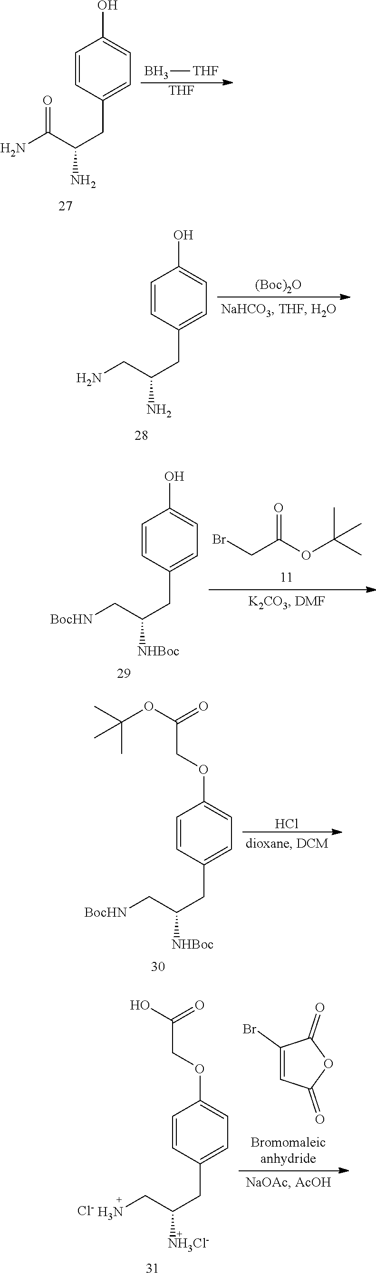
NC(C(CC1=CC=C(O)C=C1)N)=O.B[THF].[THF].NCC(CC1=CC=C(O)C=C1)N.[(Boc)2O].[BocHN]CC(CC1=CC=C(O)C=C1)[NHBoc].BrCC(=O)OC(C)(C)C.[BocHN]CC(CC1=CC=C(OCC(=O)OC(C)(C)C)C=C1)[NHBoc].Cl.NCC(CC1=CC=C(OCC(=O)O)C=C1)[NH3Cl-].[Cl-].C1(Br)=CC(=O)OC1=O
